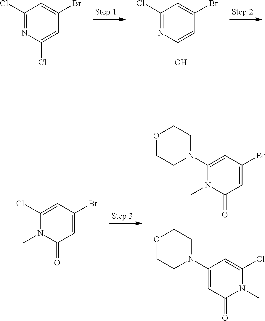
C1(Cl)=NC(Cl)=CC(Br)=C1.C1(Cl)=NC(O)=CC(Br)=C1.C1(N2CCOCC2)=CC(Br)=CC(=O)N1C.C1(N2CCOCC2)=CC(=O)N(C)C(Cl)=C1.C1(Cl)=CC(Br)=CC(=O)N1C
